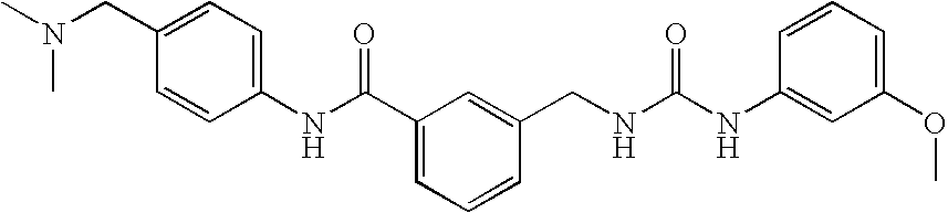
N(CC1=CC=C(NC(C2=CC=CC(CNC(NC3=CC(OC)=CC=C3)=O)=C2)=O)C=C1)(C)C
